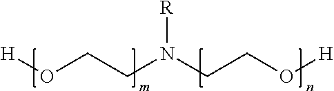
[H]OCCN(CCO[H])[R]
